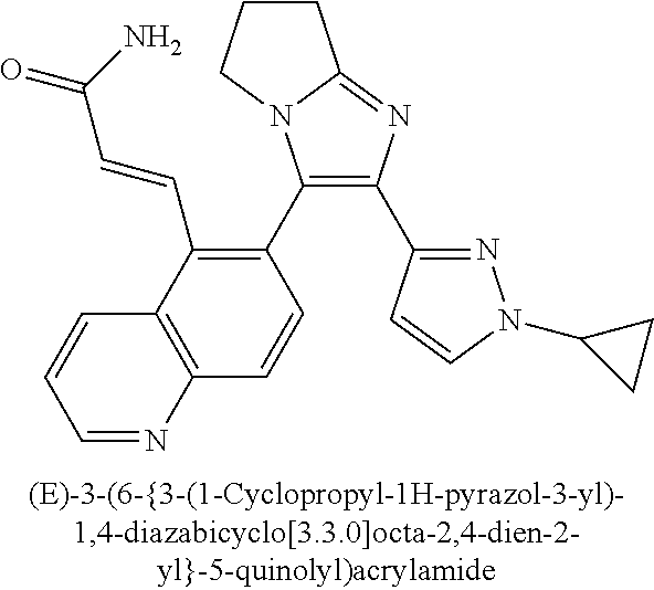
C1(C2=C(C=CC(=O)N)C3=C(C=C2)N=CC=C3)=C(C2=NN(C3CC3)C=C2)N=C2N1CCC2
